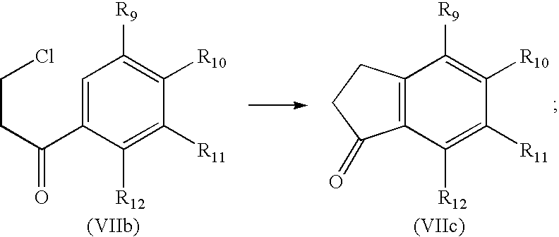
C1=C(C(=O)CCCl)C([R12])=C([R11])C([R10])=C1[R9].C12=C(C([R12])=C([R11])C([R10])=C1[R9])C(=O)CC2
